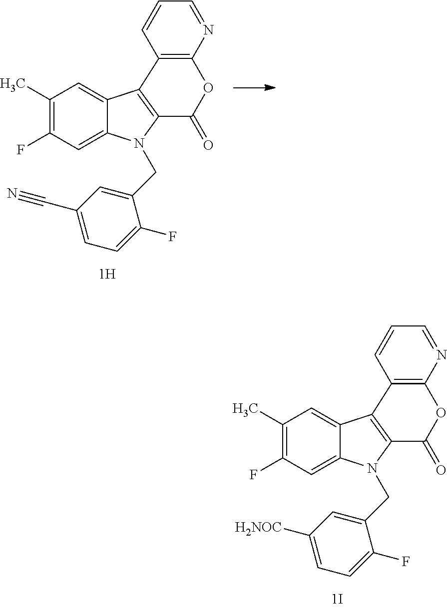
C1(C)=C(F)C=C2C(=C1)C1=C(N2CC2=CC([H2NOC])=CC=C2F)C(=O)OC2=C1C=CC=N2.C1(C)=C(F)C=C2C(=C1)C1=C(N2CC2=CC(C#N)=CC=C2F)C(=O)OC2=C1C=CC=N2
